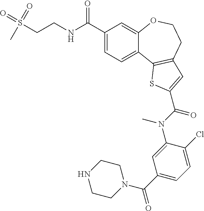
C1(C(NCCS(=O)(=O)C)=O)=CC=C2C(=C1)OCCC1=C2SC(C(N(C2=CC(C(=O)N3CCNCC3)=CC=C2Cl)C)=O)=C1
